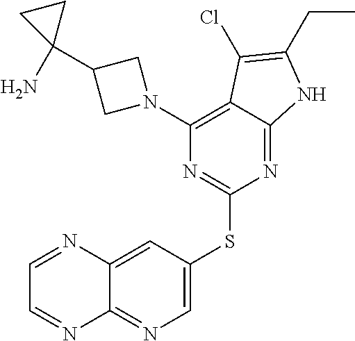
C12=NC=C(SC3=NC(N4CC(C5(N)CC5)C4)=C4C(=N3)NC(CC)=C4Cl)C=C1N=CC=N2
